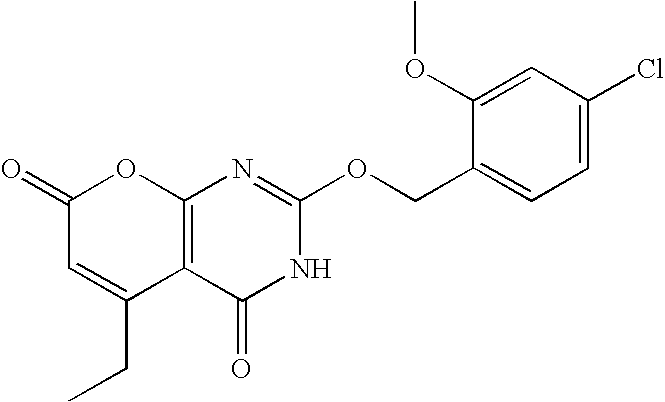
C12=C(C(=O)NC(OCC3=CC=C(Cl)C=C3OC)=N1)C(CC)=CC(=O)O2
